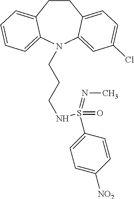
C1CC2=CC=C(Cl)C=C2N(CCCNS(C2=CC=C([NO2])C=C2)(=O)=NC)C2=CC=CC=C12
